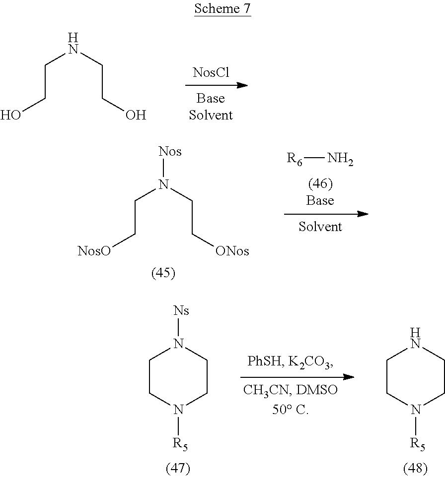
C(CO)NCCO.C(C[NosO])N(CC[ONos])[Nos].[R6]N.C1CN([R5])CCN1[Ns].C1CN([R5])CCN1
